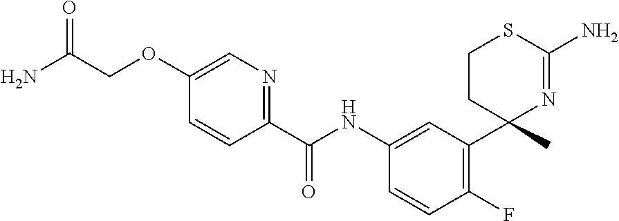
C(NC1=CC(C2(C)N=C(N)SCC2)=C(F)C=C1)(=O)C1=NC=C(OCC(N)=O)C=C1
